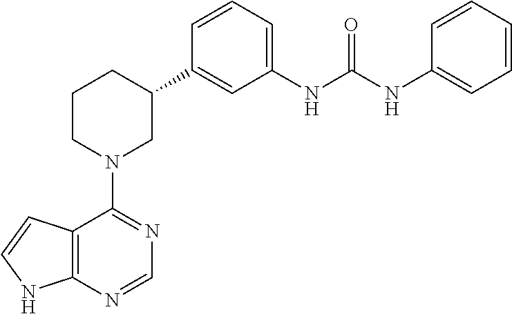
C12=C(NC=C1)N=CN=C2N1CC(C2=CC(NC(NC3=CC=CC=C3)=O)=CC=C2)CCC1
